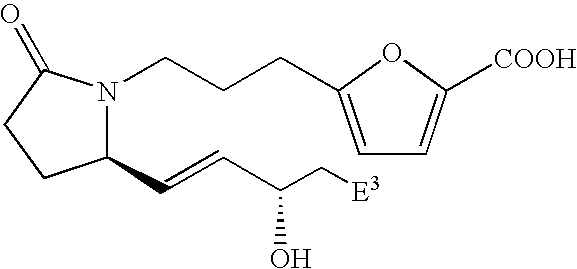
C1(C=CC(C[E3])O)N(CCCC2=CC=C([COOH])O2)C(=O)CC1
